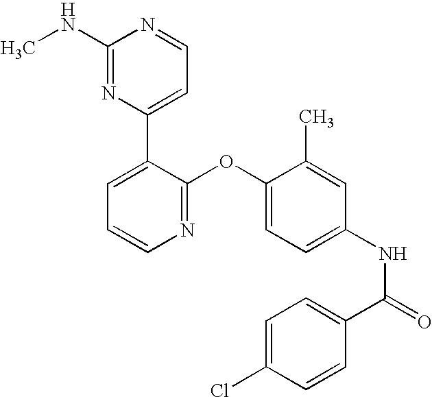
C1(NC)=NC(C2=CC=CN=C2OC2=CC=C(NC(=O)C3=CC=C(Cl)C=C3)C=C2C)=CC=N1
